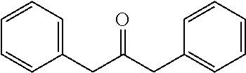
C1=CC=C(CC(CC2=CC=CC=C2)=O)C=C1
